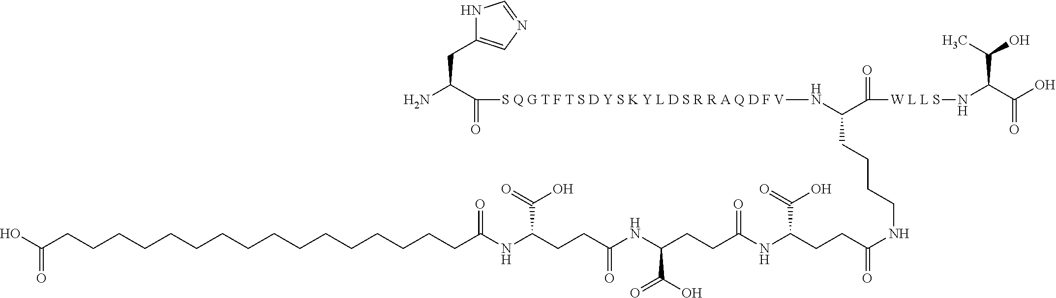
N1C(CC(N)C([S Q G T F T S D Y S K Y L D S R R A Q D F V]NC(C([W L L S]NC(C(O)=O)C(O)C)=O)CCCCNC(=O)CCC(NC(=O)CCC(NC(=O)CCC(NC(=O)CCCCCCCCCCCCCCCCC(O)=O)C(O)=O)C(=O)O)C(O)=O)=O)=CN=C1
